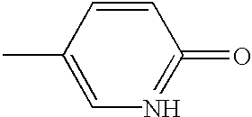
C1=C(C)C=CC(=O)=N1
